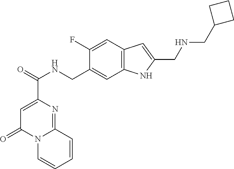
C1=C(C(=O)NCC2=CC3=C(C=C2F)C=C(CNCC2CCC2)N3)N=C2N(C1=O)C=CC=C2
